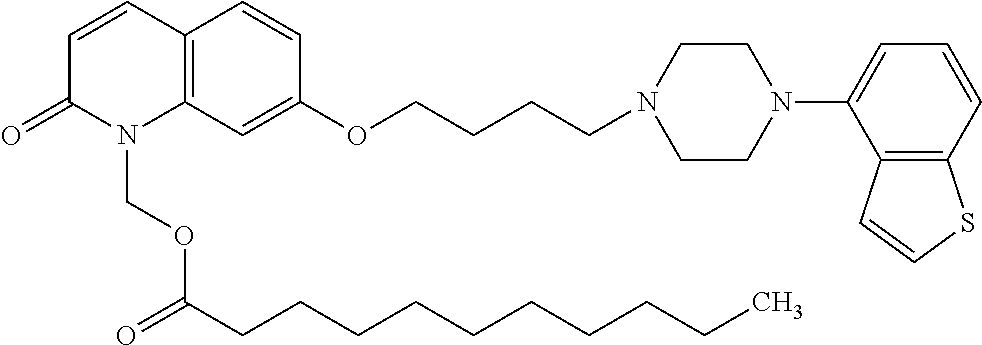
C1=CC2=C(N(COC(CCCCCCCCCC)=O)C1=O)C=C(OCCCCN1CCN(C3=CC=CC4=C3C=CS4)CC1)C=C2
